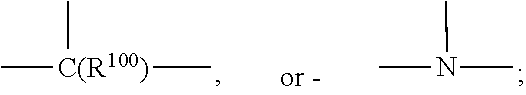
CN(C)C.C[C(R100)](C)C
